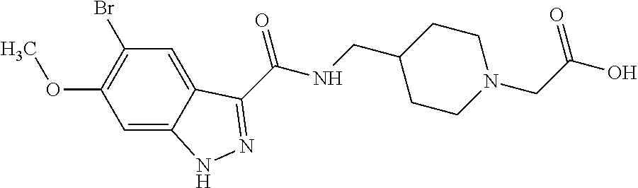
C1=C2C(=CC(Br)=C1OC)C(C(NCC1CCN(CC(O)=O)CC1)=O)=NN2
